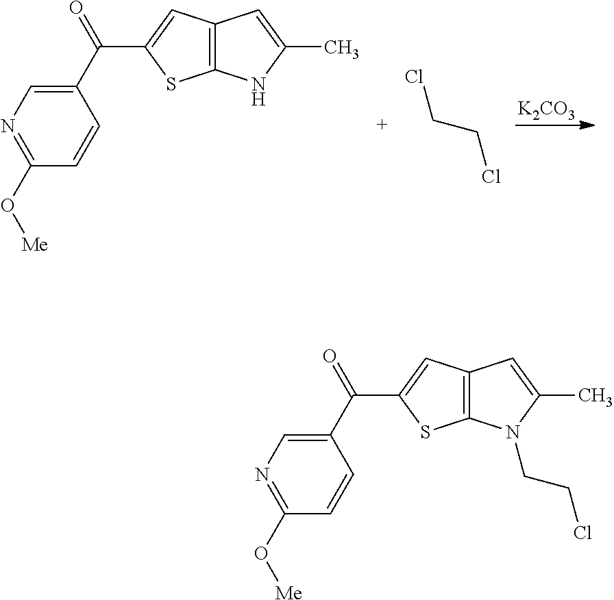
C12=C(NC(C)=C1)SC(C(C1=CN=C(O[Me])C=C1)=O)=C2.[K2CO3].ClCCCl.C12=C(SC(C(C3=CN=C(O[Me])C=C3)=O)=C1)N(CCCl)C(C)=C2
